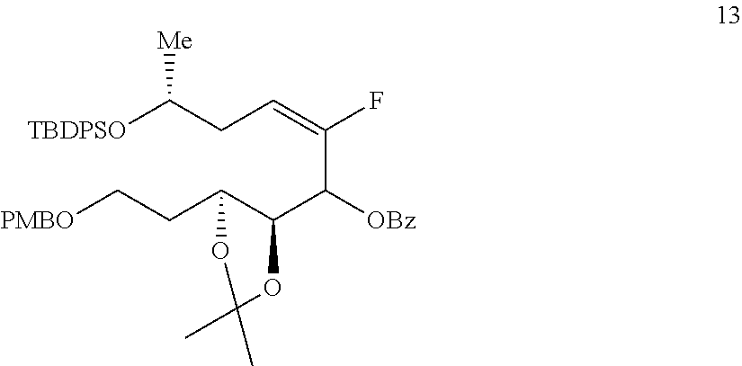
[TBDPSO]C(CC=C(F)C([OBz])C1C(CC[PMBO])OC(C)(C)O1)[Me]
